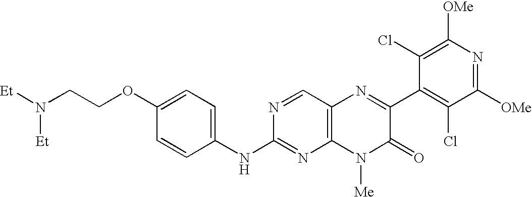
O(C1=CC=C(NC2=NC3=C(C=N2)N=C(C2=C(Cl)C([OMe])=NC([OMe])=C2Cl)C(=O)N3[Me])C=C1)CCN([Et])[Et]
